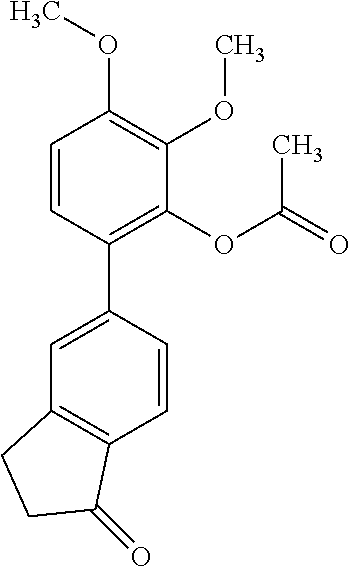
C1=CC(C2=CC3=C(C=C2)C(=O)CC3)=C(OC(=O)C)C(OC)=C1OC
